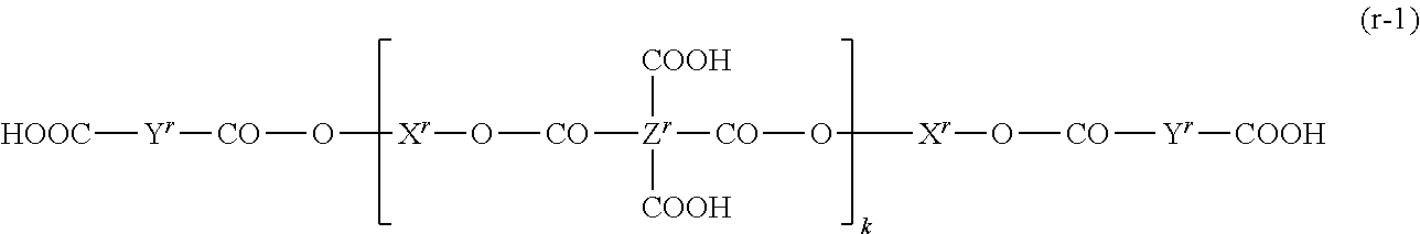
[HOOC][Yr][CO]O[Xr]O[CO][Zr]([COOH])([COOH])[CO]O[Xr]O[CO][Yr][COOH]
